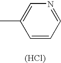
CC1=CN=CC=C1.[(HCl)]
